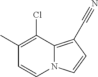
N12C(=C(C#N)C=C1)C(Cl)=C(C)C=C2
